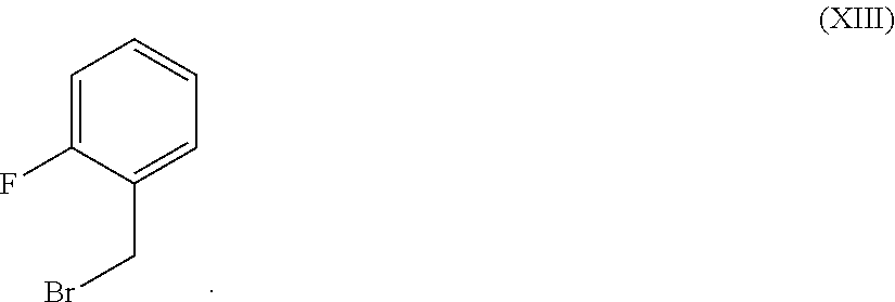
C1=C(F)C(CBr)=CC=C1
